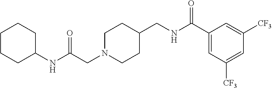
N(C(CN1CCC(CNC(C2=CC([CF3])=CC([CF3])=C2)=O)CC1)=O)C1CCCCC1
